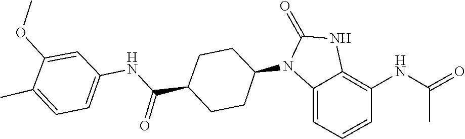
C1(=O)NC2=C(NC(=O)C)C=CC=C2N1C1CCC(C(NC2=CC=C(C)C(OC)=C2)=O)CC1
